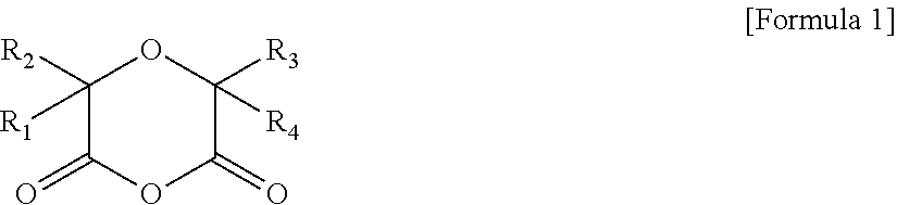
C1([R2])([R1])C(=O)OC(=O)C([R3])([R4])O1
